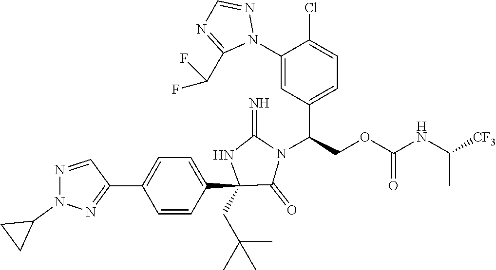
C1(C2=NN(C3CC3)N=C2)=CC=C(C2(CC(C)(C)C)C(=O)N(C(C3=CC=C(Cl)C(N4N=CN=C4C(F)F)=C3)COC(=O)NC([CF3])C)C(=N)N2)C=C1
